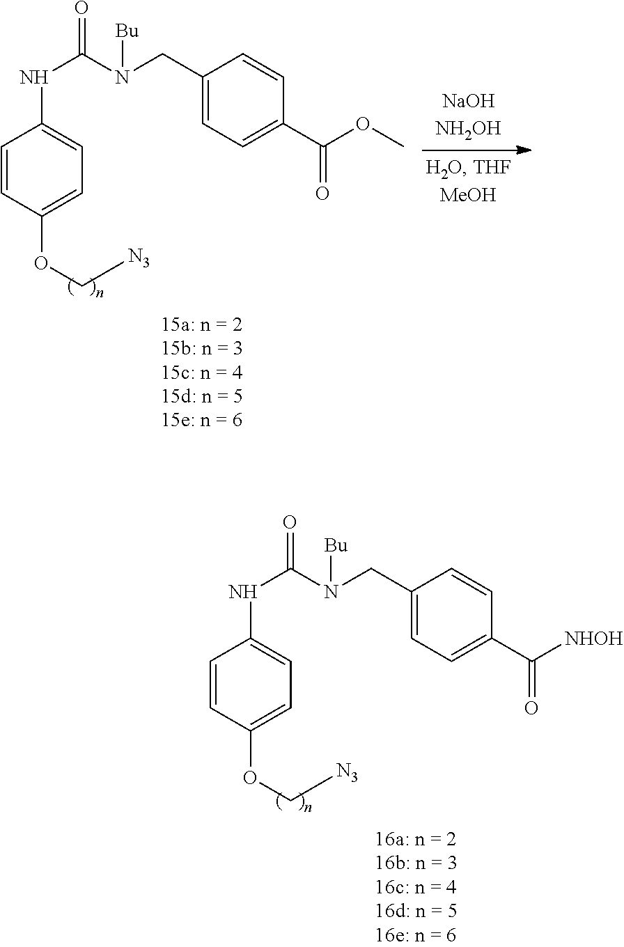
C1=CC(OC[N3])=CC=C1NC(=O)N(CC1=CC=C(C(OC)=O)C=C1)[Bu].C1=CC(OC[N3])=CC=C1NC(=O)N(CC1=CC=C(C([NHOH])=O)C=C1)[Bu]
